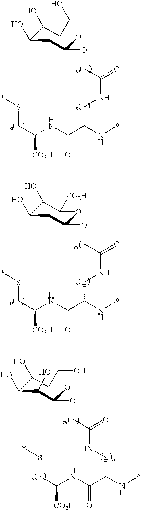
N(CC(N*)C(NC(CS*)[CO2H])=O)C(=O)COC1CC(O)C(O)C(CO)O1.N(CC(N*)C(NC(CS*)[CO2H])=O)C(=O)COC1CC(O)C(O)C([CO2H])O1.C(C(N*)C(NC(CS*)[CO2H])=O)NC(=O)COC1C(O)C(O)C(O)C(CO)O1
